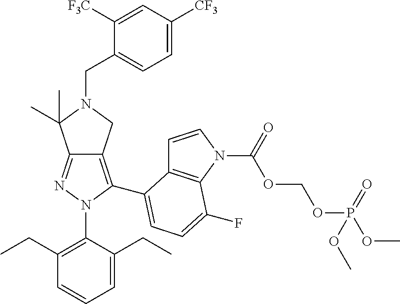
N1=C2C(=C(C3=CC=C(F)C4=C3C=CN4C(OCOP(OC)(=O)OC)=O)N1C1=C(CC)C=CC=C1CC)CN(CC1=CC=C([CF3])C=C1[F3C])C2(C)C
